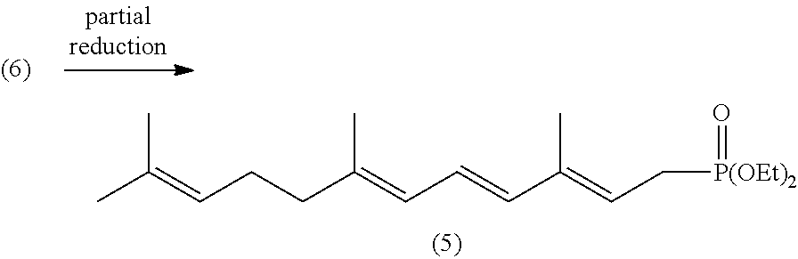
CC(=CCCC(=CC=CC(=CC[P(OEt)2]=O)C)C)C
